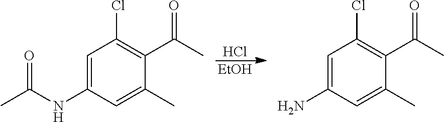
Cl.[EtOH].C1=C(NC(C)=O)C=C(C)C(C(C)=O)=C1Cl.C1=C(N)C=C(C)C(C(C)=O)=C1Cl
